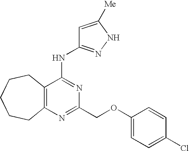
C12=C(C(NC3=NNC([Me])=C3)=NC(COC3=CC=C(Cl)C=C3)=N1)CCCCC2
